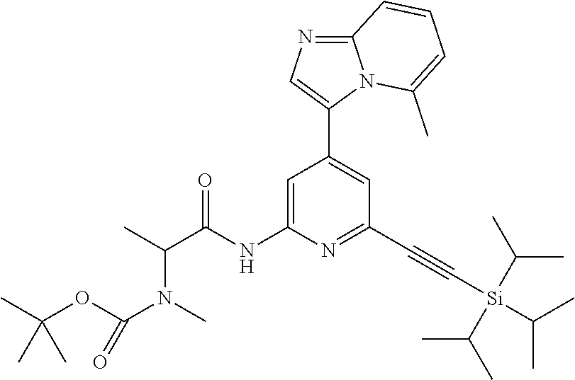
C1(C2=CC(C#C[Si](C(C)C)(C(C)C)C(C)C)=NC(NC(C(C)N(C)C(OC(C)(C)C)=O)=O)=C2)=CN=C2N1C(C)=CC=C2
